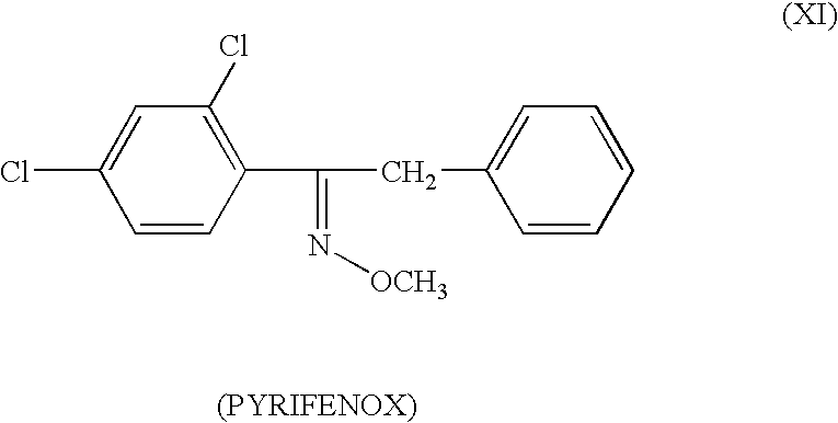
C1=CC(C(=N[OCH3])CC2=CC=CC=C2)=C(Cl)C=C1Cl
